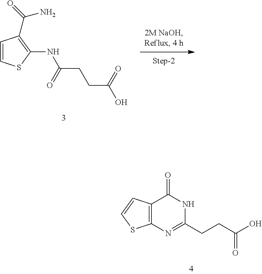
C12=C(C(=O)NC(CCC(O)=O)=N1)C=CS2.C1=CSC(NC(=O)CCC(=O)O)=C1C(N)=O
